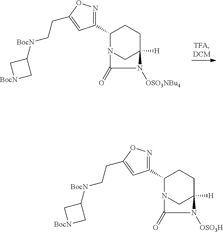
C1(C2=NOC(CC[BocN]C3C[BocN]C3)=C2)N2CC([H])(CC1)N([OSO3H])C2=O.C1(C2=NOC(CC[BocN]C3C[BocN]C3)=C2)N2CC([H])(CC1)N([OSO3NBu4])C2=O
